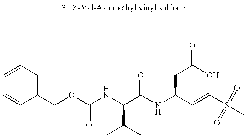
C1=CC=C(COC(NC(C(C)C)C(NC(C=CS(C)(=O)=O)CC(=O)O)=O)=O)C=C1
